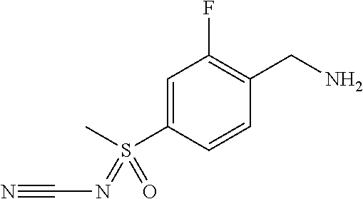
C1=C(S(C)(=NC#N)=O)C=CC(CN)=C1F
